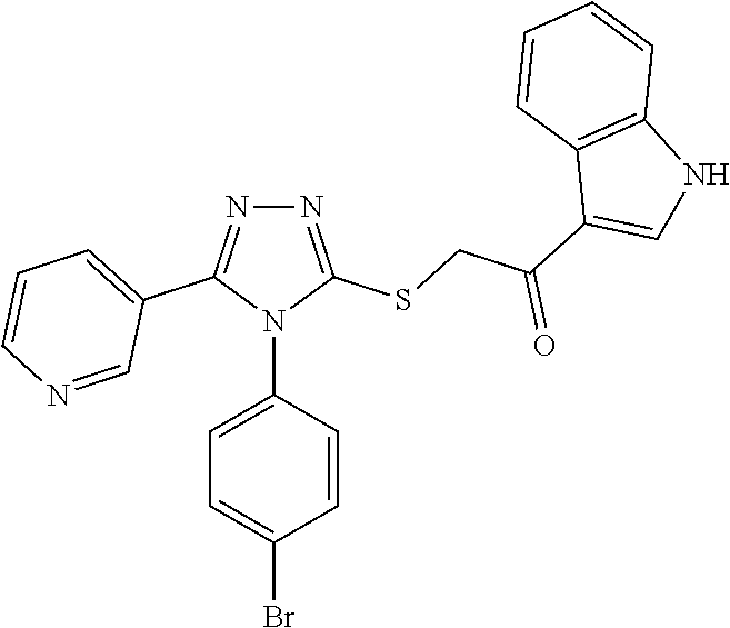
N1=C(SCC(=O)C2=CNC3=C2C=CC=C3)N(C2=CC=C(Br)C=C2)C(C2=CC=CN=C2)=N1
